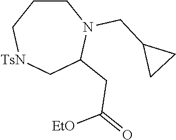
C1CC[TsN]CC(CC([EtO])=O)N1CC1CC1
